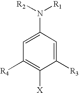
C1([R3])=CC(N([R2])[R1])=CC([R4])=C1[X]
